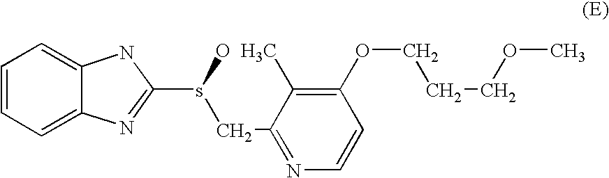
C1=CC=C2C(=C1)NC(s(O)CC1=NC=CC(OCCCOC)=C1C)=N2
